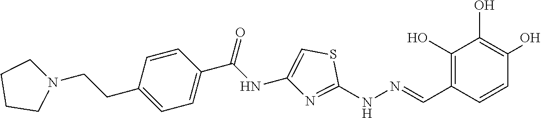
C1(C(NC2=CSC(NN=CC3=C(O)C(O)=C(O)C=C3)=N2)=O)=CC=C(CCN2CCCC2)C=C1
